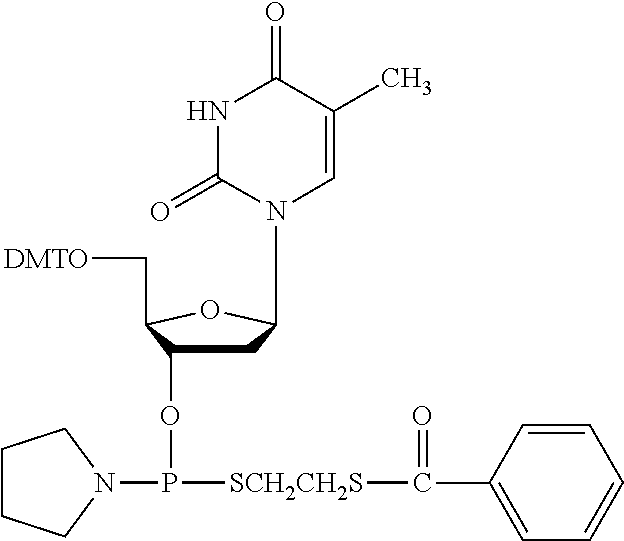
C1C(OP(N2CCCC2)[SCH2CH2S]C(=O)C2=CC=CC=C2)C(C[DMTO])OC1N1C=C(C)C(=O)NC1=O
